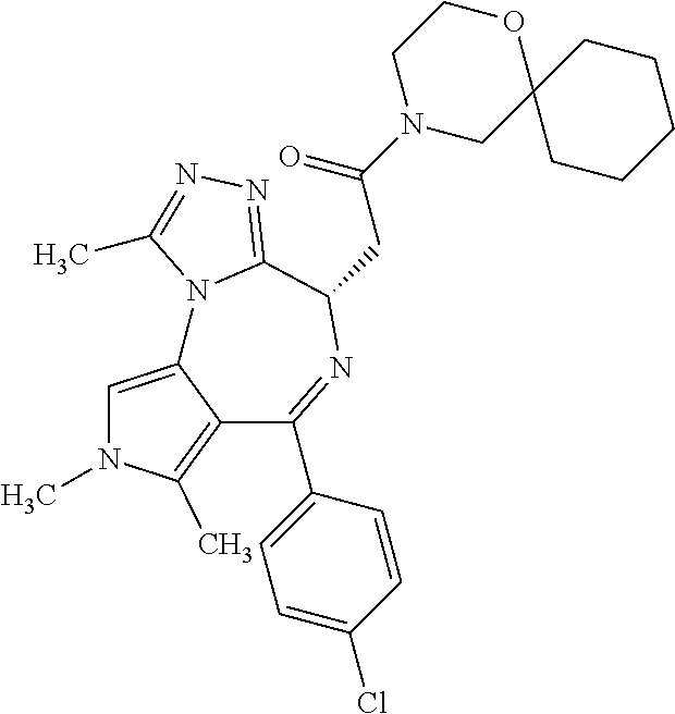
C1=C2C(=C(C)N1C)C(C1=CC=C(Cl)C=C1)=NC(CC(N1CCOC3(C1)CCCCC3)=O)C1=NN=C(C)N21
